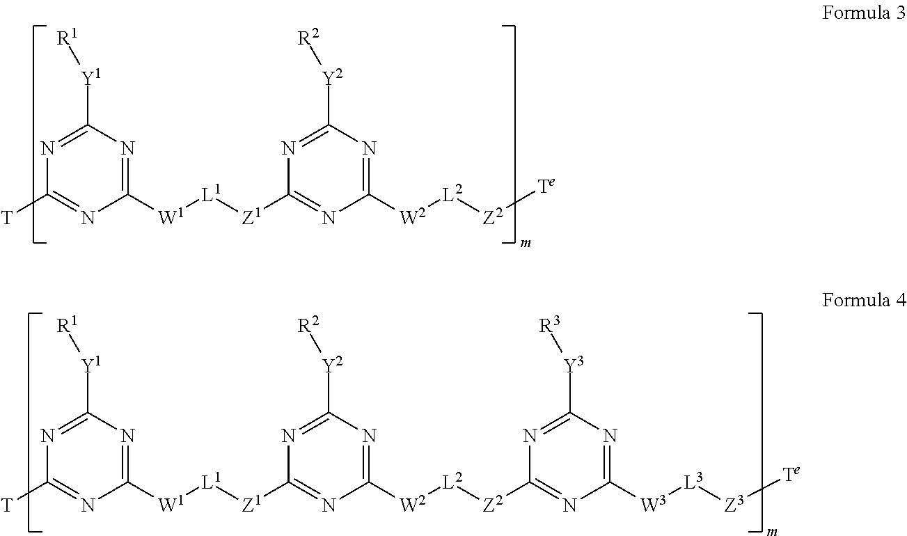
N1=C([Y1][R1])N=C([W1][L1][Z1]C2=NC([W2][L2][Z2][Te])=NC([Y2][R2])=N2)N=C1[T].N1=C([Y1][R1])N=C([W1][L1][Z1]C2=NC([W2][L2][Z2]C3=NC([W3][L3][Z3][Te])=NC([Y3][R3])=N3)=NC([Y2][R2])=N2)N=C1[T]
